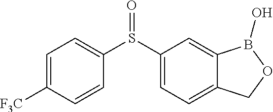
C1=C([F3C])C=CC(S(C2=CC=C3C(=C2)B(O)OC3)=O)=C1
